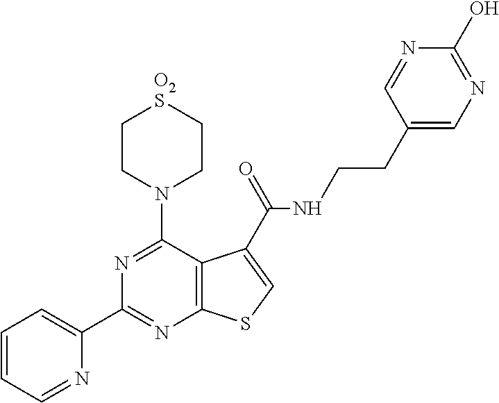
C1=CC=NC(C2=NC3=C(C(N4CC[O2S]CC4)=N2)C(C(=O)NCCC2=CN=C(O)N=C2)=CS3)=C1
